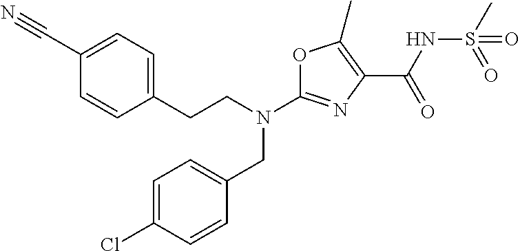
N(C1=NC(C(NS(C)(=O)=O)=O)=C(C)O1)(CC1=CC=C(Cl)C=C1)CCC1=CC=C(C#N)C=C1
